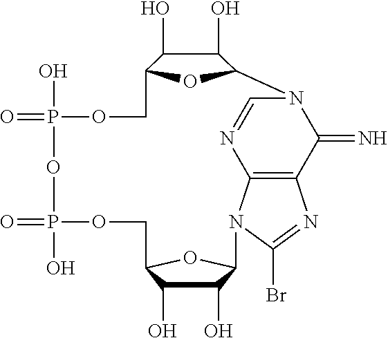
O=P1(O)OCC2C(O)C(O)C(O2)N2C3=C(C(=N)N(C=N3)C3C(O)C(O)C(COP(O)(=O)O1)O3)N=C2Br
